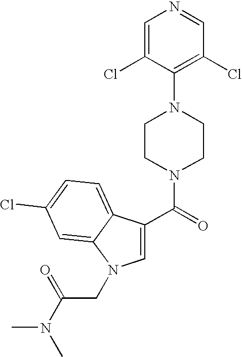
C(=O)(N1CCN(C2=C(Cl)C=NC=C2Cl)CC1)C1=CN(CC(N(C)C)=O)C2=CC(Cl)=CC=C12
